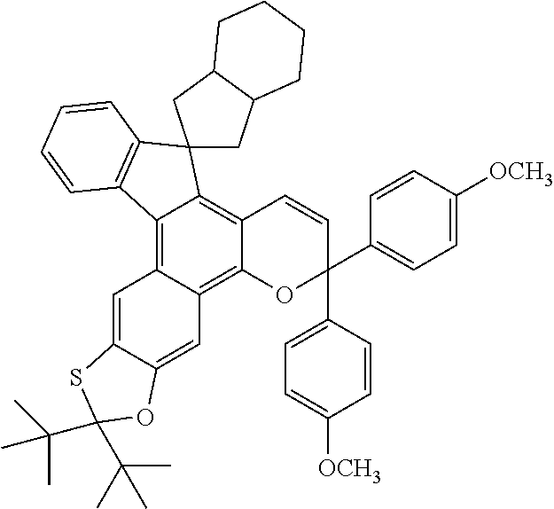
C12=C3C(=C4C(=C1C=CC(C1=CC=C([OCH3])C=C1)(C1=CC=C([OCH3])C=C1)O2)C1(C2=C4C=CC=C2)CC2C(C1)CCCC2)C=C1C(=C3)OC(C(C)(C)C)(C(C)(C)C)S1
